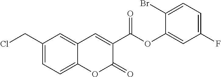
C1(CCl)=CC=C2C(=C1)C=C(C(OC1=CC(F)=CC=C1Br)=O)C(=O)O2
